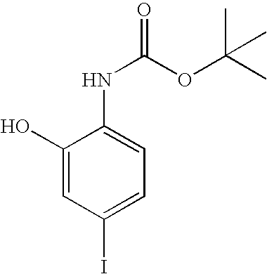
C1(O)=CC(I)=CC=C1NC(=O)OC(C)(C)C
